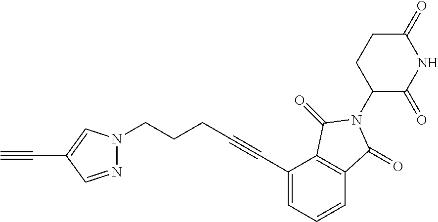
C1(=O)CCC(N2C(=O)C3=C(C(C#CCCCN4N=CC(C#C)=C4)=CC=C3)C2=O)C(=O)N1
